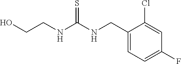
C1(CNC(NCCO)=S)=CC=C(F)C=C1Cl
